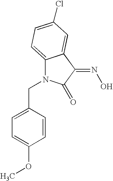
C1(CN2C3=CC=C(Cl)C=C3C(=NO)C2=O)=CC=C(OC)C=C1
